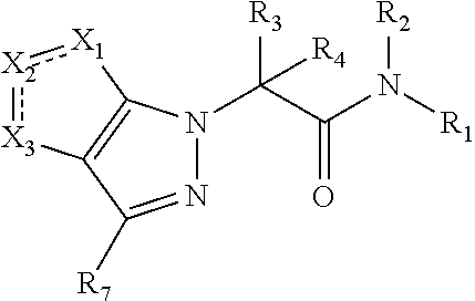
C(C(N([R1])[R2])=O)([R3])([R4])N1N=C([R7])C2=C1[X1]:[X2]:[X3]2
